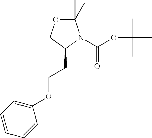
C1(C)(C)OCC(CCOC2=CC=CC=C2)N1C(OC(C)(C)C)=O
